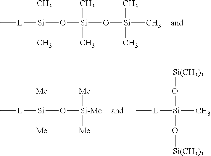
C[L][Si](O[Si](O[Si](C)(C)C)(C)C)(C)C.C[L][Si](O[Si-Me]([Me])[Me])([Me])[Me].C[L][Si](C)(O[Si(CH3)3])O[Si(CH3)3]
